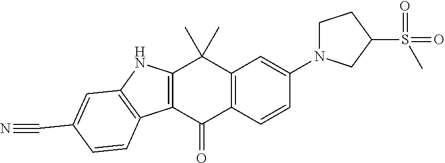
C12=C(C(=O)C3=C(C1(C)C)C=C(N1CCC(S(=O)(=O)C)C1)C=C3)C1=C(N2)C=C(C#N)C=C1
